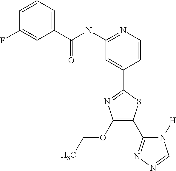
C1=CN=C(NC(C2=CC=CC(F)=C2)=O)C=C1C1=NC(OCC)=C(C2=NN=CN2[H])S1
